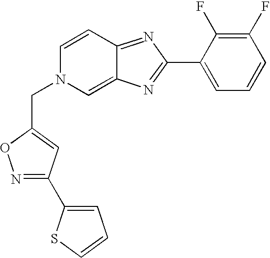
C1(C2=NC3=CN(CC4=CC(C5=CC=CS5)=NO4)C=CC3=N2)=CC=CC(F)=C1F
